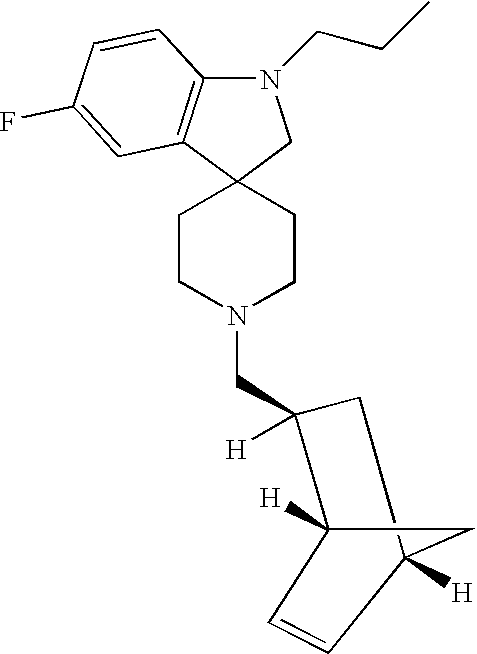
C1CN(CC2([H])CC3([H])CC2([H])C=C3)CCC12CN(CCC)C1=C2C=C(F)C=C1
